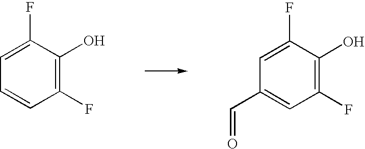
C1(F)=C(O)C(F)=CC=C1.C1(F)=C(O)C(F)=CC(C=O)=C1
